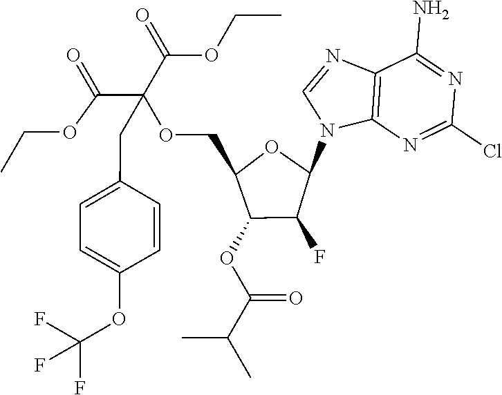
C12=C(N=C(Cl)N=C1N)N(C1OC(COC(C(=O)OCC)(C(=O)OCC)CC3=CC=C(OC(F)(F)F)C=C3)C(OC(C(C)C)=O)C1F)C=N2
